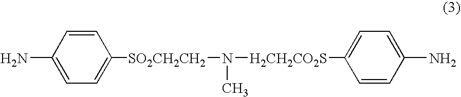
C1=C([SO2CH2CH2]N(C)[H2CH2CO2S]C2=CC=C(N)C=C2)C=CC(N)=C1
